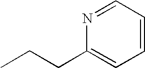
C1(CCC)=CC=CC=N1
